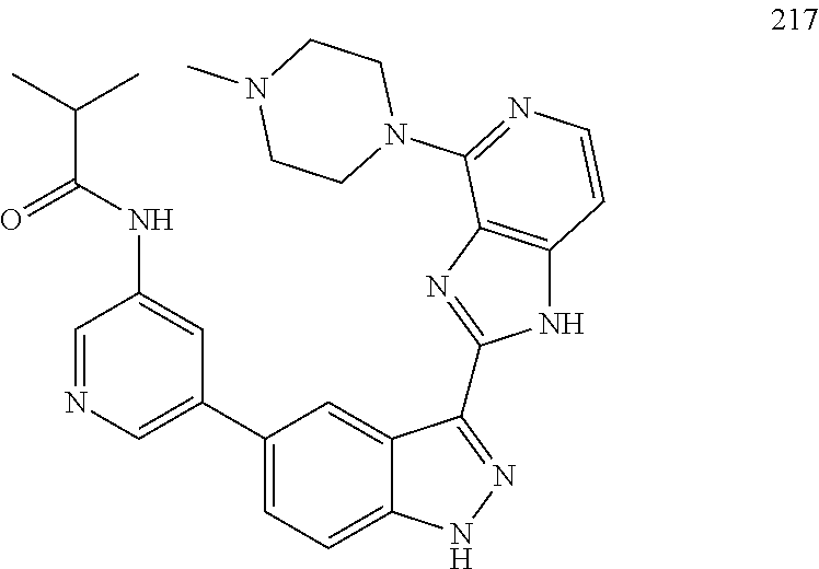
C1=NC=C(C2=CC=C3C(=C2)C(C2=NC4=C(N2)C=CN=C4N2CCN(C)CC2)=NN3)C=C1NC(C(C)C)=O
